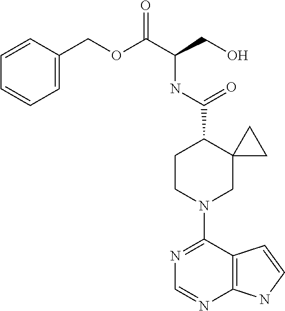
N1=C(N2CC3(C(C(NC(C(=O)OCC4=CC=CC=C4)CO)=O)CC2)CC3)C2=C(N=C1)NC=C2
